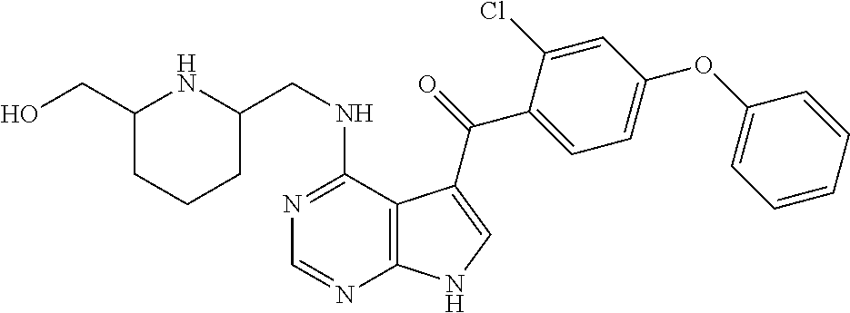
N1=C(NCC2NC(CO)CCC2)C2=C(N=C1)NC=C2C(=O)C1=CC=C(OC2=CC=CC=C2)C=C1Cl
